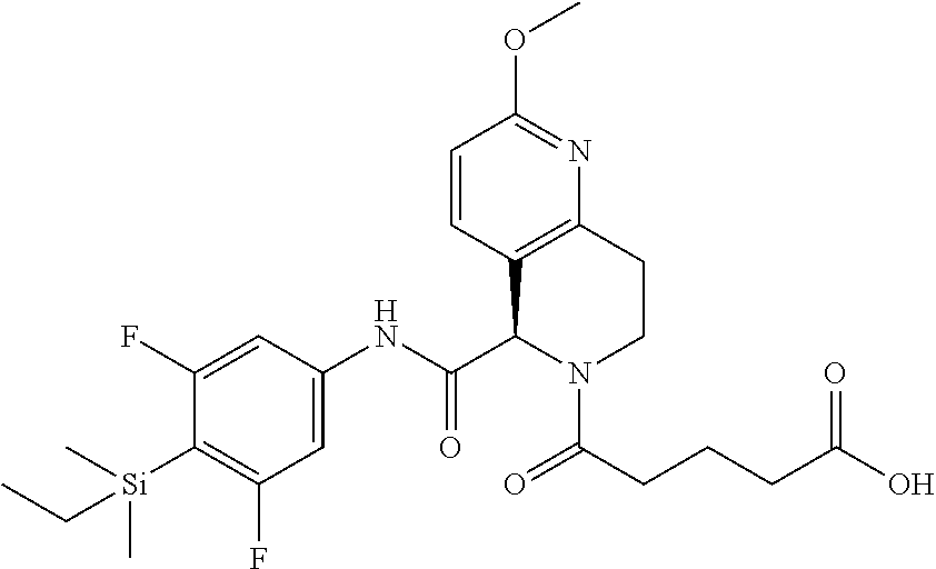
C1(F)=CC(NC(C2C3=C(CCN2C(=O)CCCC(O)=O)N=C(OC)C=C3)=O)=CC(F)=C1[Si](CC)(C)C
